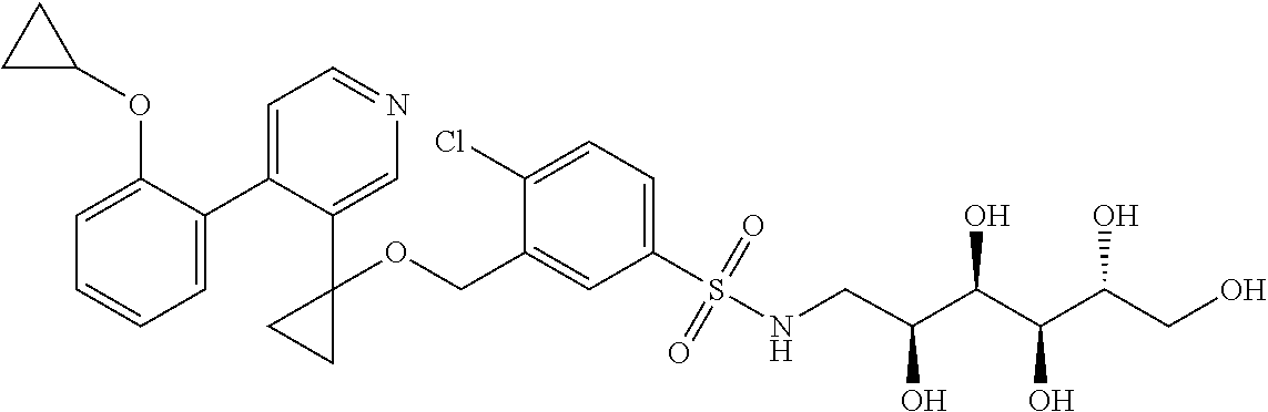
C1=C(C2=CC=NC=C2C2(OCC3=CC(S(NCC(C(C(C(CO)O)O)O)O)(=O)=O)=CC=C3Cl)CC2)C(OC2CC2)=CC=C1
